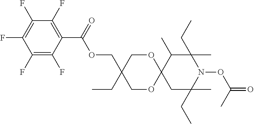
C1(C(OCC2(CC)COC3(OC2)CC(CC)(C)N(OC(C)=O)C(CC)(C)C3C)=O)=C(F)C(F)=C(F)C(F)=C1F
